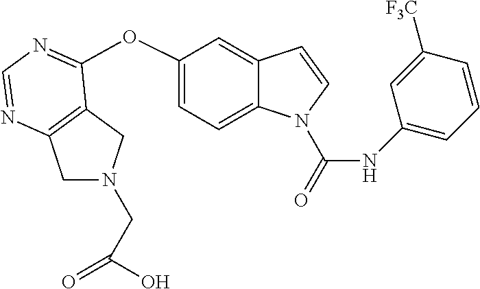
C12=C(N=CN=C1OC1=CC=C3C(=C1)C=CN3C(=O)NC1=CC=CC([F3C])=C1)CN(CC(=O)O)C2
